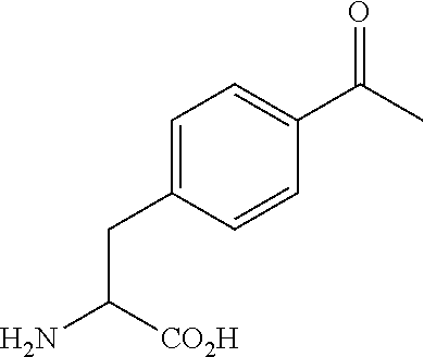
C(C([CO2H])N)C1=CC=C(C(C)=O)C=C1
